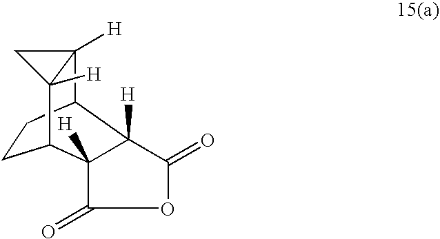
C1CC2C3([H])C([H])(C1C1([H])C(=O)OC(=O)C21[H])C3
